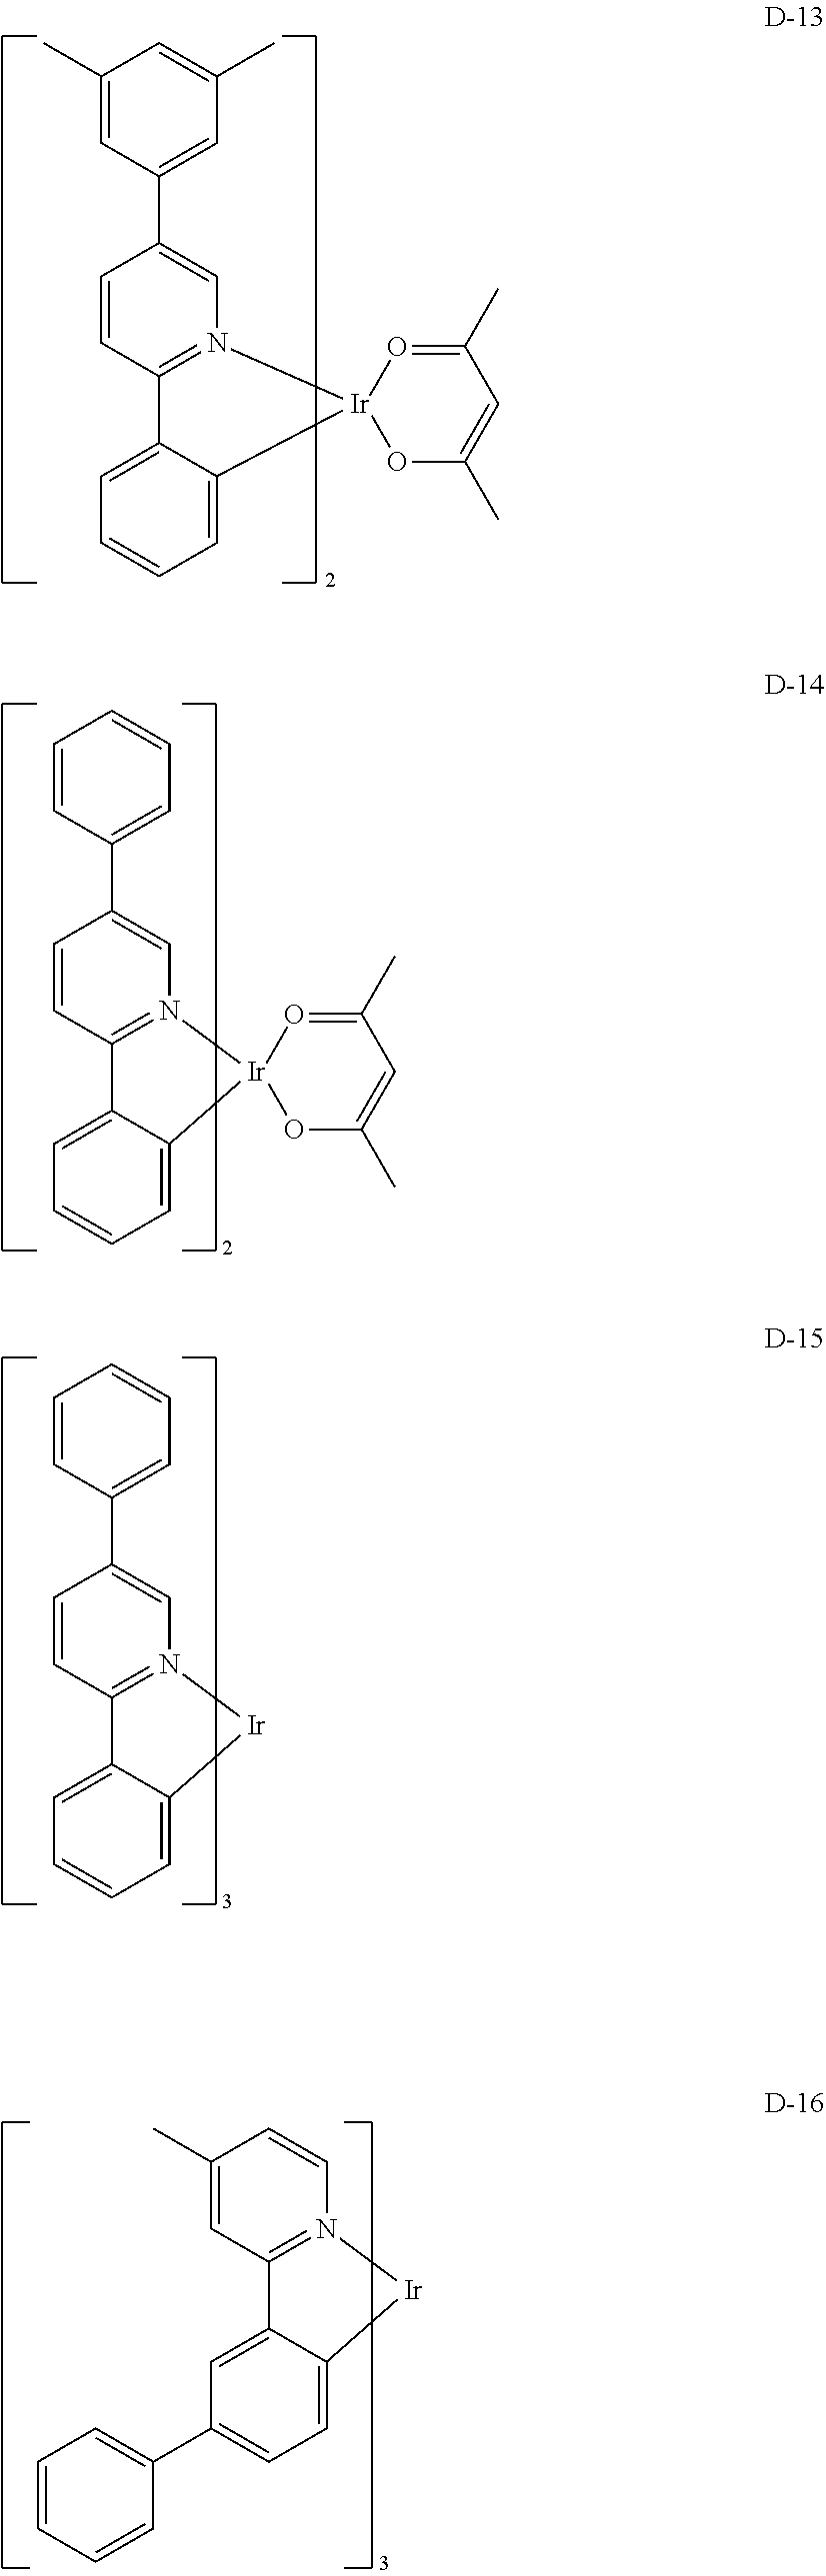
C1=CC(C2=CN3=C(C=C2)C2=CC=CC=C2[Ir]3)=CC=C1.C1(C)=CC(C2=CN3=C(C=C2)C2=CC=CC=C2[Ir]32OC(C)=CC(C)=O2)=CC(C)=C1.C1=CC(C2=CN3=C(C=C2)C2=CC=CC=C2[Ir]32OC(C)=CC(C)=O2)=CC=C1.C1=CN2=C(C=C1C)C1=CC(C3=CC=CC=C3)=CC=C1[Ir]2
